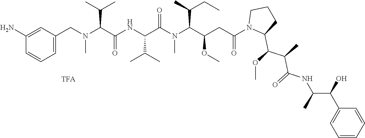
C1=C(N)C=CC=C1CN(C(C(C)C)C(NC(C(=O)N(C(C(C)CC)C(CC(N1C(C(OC)C(C)C(=O)NC(C(C2=CC=CC=C2)O)C)CCC1)=O)OC)C)C(C)C)=O)C
